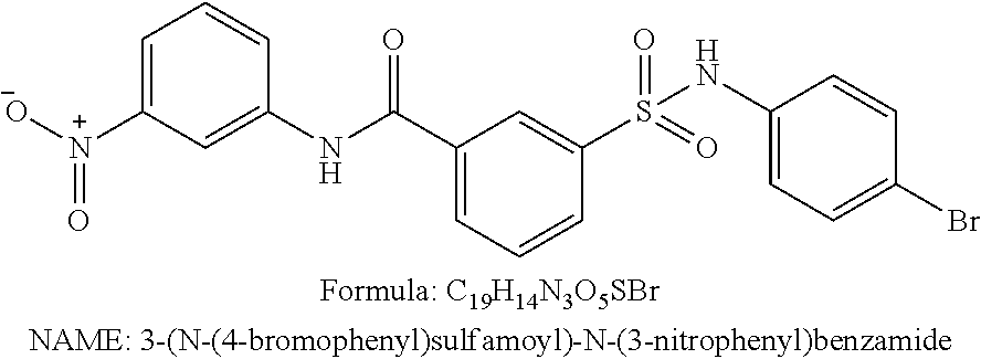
C1=C([N+]([O-])=O)C=C(NC(C2=CC=CC(S(=O)(=O)NC3=CC=C(Br)C=C3)=C2)=O)C=C1
